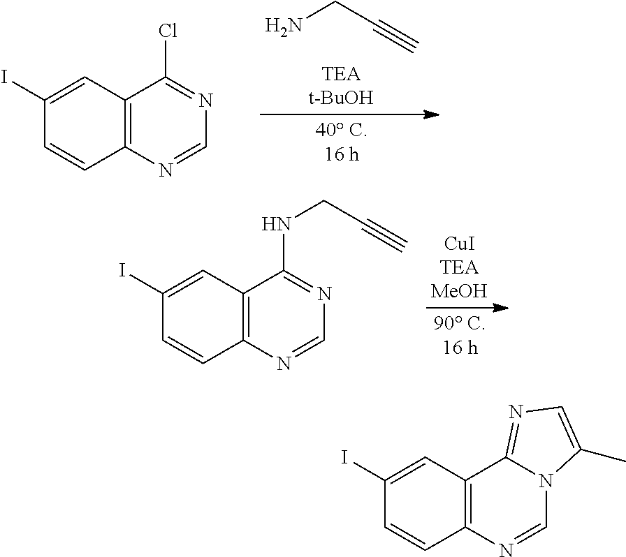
NCC#C.C12=C(N=CN=C1Cl)C=CC(I)=C2.C12=C(N=CN=C1NCC#C)C=CC(I)=C2.C12=C(N=CN3C1=NC=C3C)C=CC(I)=C2
